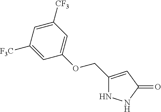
C1(COC2=CC([CF3])=CC([F3C])=C2)=CC(=O)NN1
